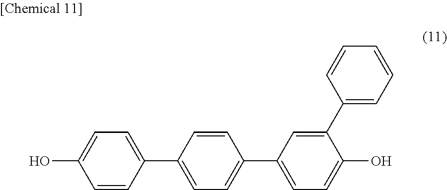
C1=CC(C2=CC=C(C3=CC=C(O)C(C4=CC=CC=C4)=C3)C=C2)=CC=C1O
